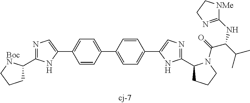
C1C(C2=NC=C(C3=CC=C(C4=CC=C(C5=CN=C(C6CCCN6C(C(C(C)C)NC6=NCC[NMe]6)=O)N5)C=C4)C=C3)N2)[BocN]CC1
